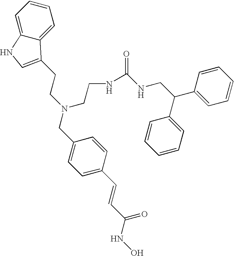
C1=CC=C2C(=C1)C(CCN(CC1=CC=C(C=CC(NO)=O)C=C1)CCNC(NCC(C1=CC=CC=C1)C1=CC=CC=C1)=O)=CN2
